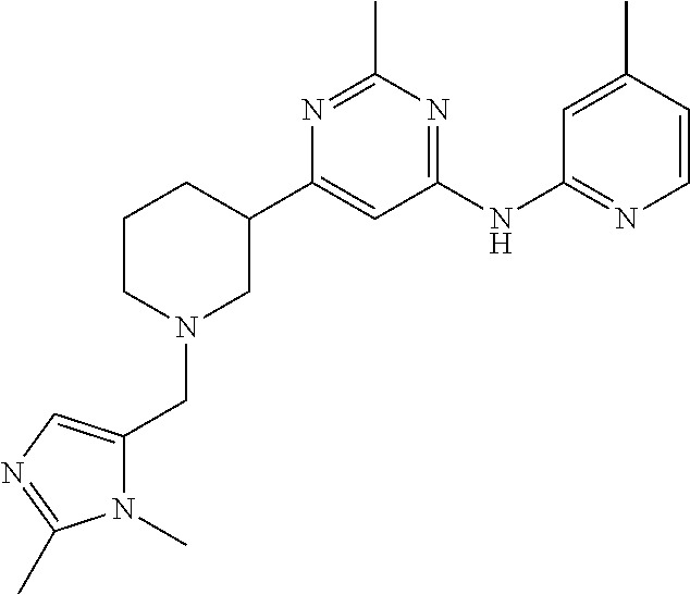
C1(NC2=NC=CC(C)=C2)=NC(C)=NC(C2CCCN(CC3=CN=C(C)N3C)C2)=C1
